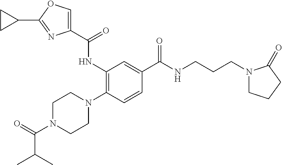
C(C(=O)N1CCN(C2=C(NC(C3=COC(C4CC4)=N3)=O)C=C(C(NCCCN3CCCC3=O)=O)C=C2)CC1)(C)C
